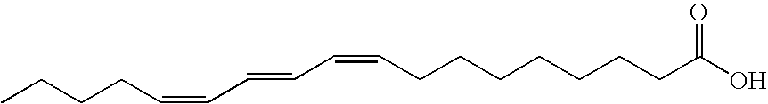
C(=CCCCCCCCC(O)=O)C=CC=CCCCC
